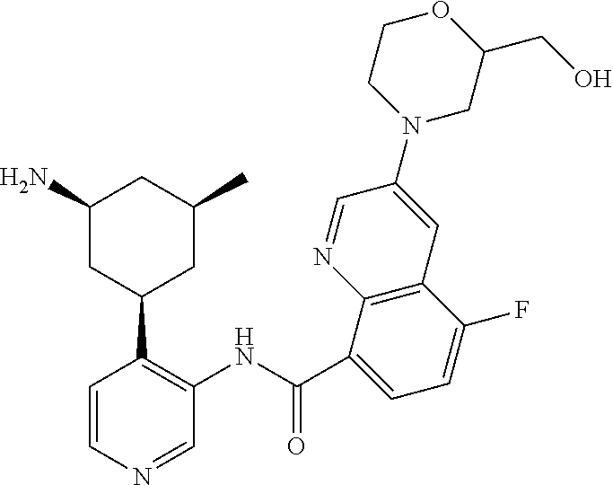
C1(N)CC(C2=C(NC(C3=CC=C(F)C4=C3N=CC(N3CC(CO)OCC3)=C4)=O)C=NC=C2)CC(C)C1
